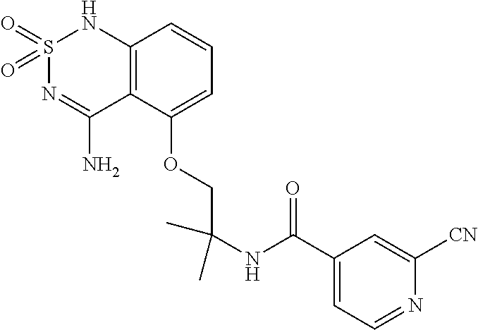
S1(=O)(=O)N=C(N)C2=C(N1)C=CC=C2OCC(NC(C1=CC=NC([CN])=C1)=O)(C)C
